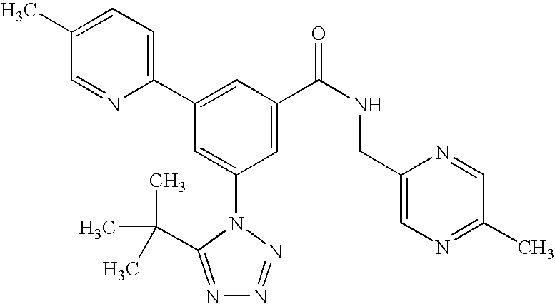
C1(C2=CC(C(NCC3=CN=C(C)C=N3)=O)=CC(N3C(C(C)(C)C)=NN=N3)=C2)=CC=C(C)C=N1
